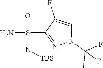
S(=O)(C1=NN(C(C)(F)F)C=C1F)(=N[TBS])N
